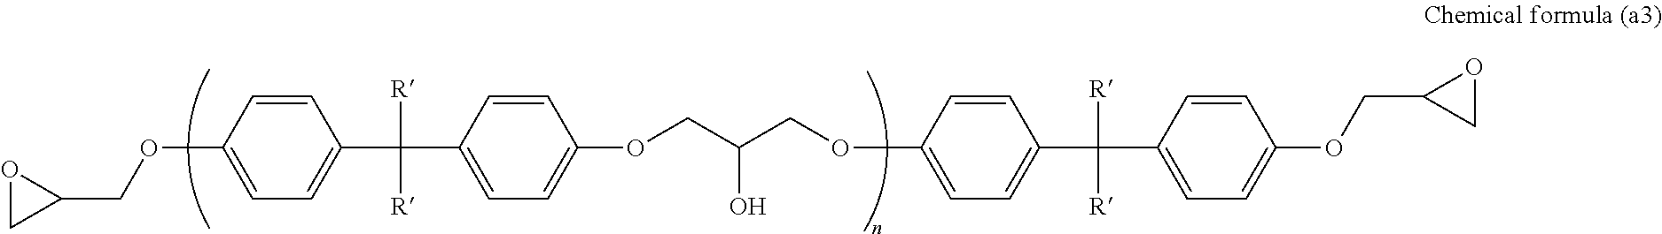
C1=CC(OCC2OC2)=CC=C1C([R])([R])C1=CC=C(OCC(COC2=CC=C(C([R])([R])C3=CC=C(OCC4OC4)C=C3)C=C2)O)C=C1
